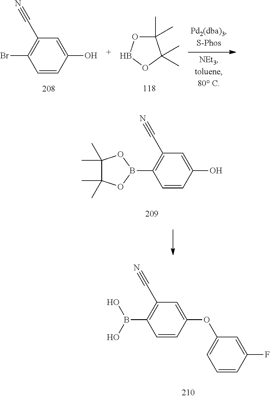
C1=CC(O)=CC(C#N)=C1Br.C1(C)(C)OBOC1(C)C.C1=CC(O)=CC(C#N)=C1B1OC(C)(C)C(C)(C)O1.C1=CC(OC2=CC=CC(F)=C2)=CC(C#N)=C1B(O)O
